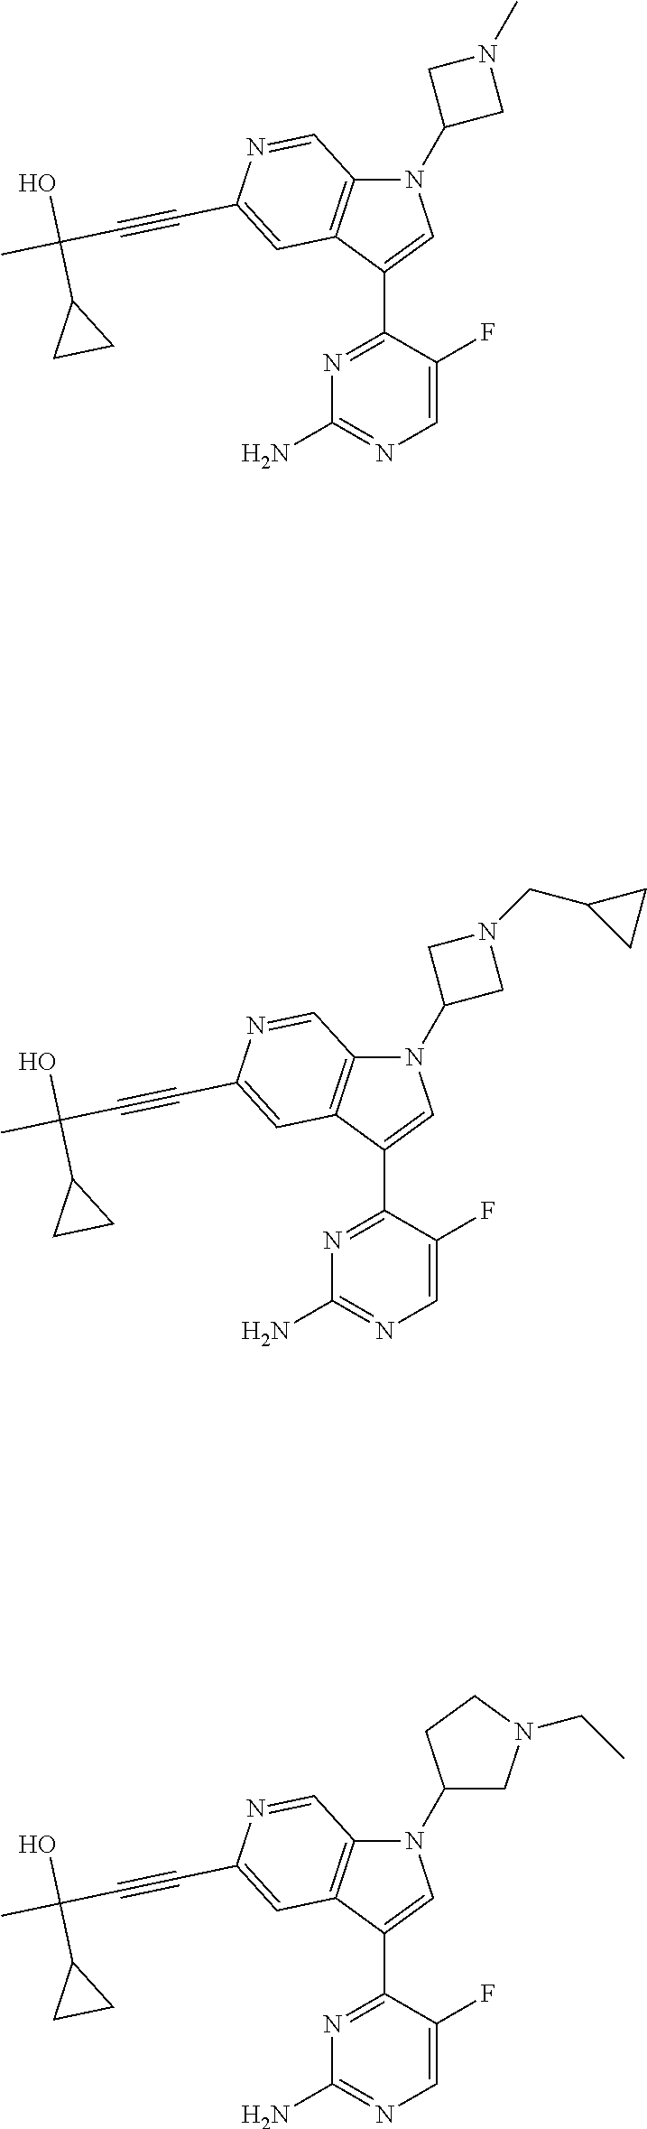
N1(C2CN(C)C2)C2=C(C(C3=NC(N)=NC=C3F)=C1)C=C(C#CC(C)(O)C1CC1)N=C2.N1(C2CN(CC3CC3)C2)C2=C(C(C3=NC(N)=NC=C3F)=C1)C=C(C#CC(C)(O)C1CC1)N=C2.N1(C2CN(CC)CC2)C2=C(C(C3=NC(N)=NC=C3F)=C1)C=C(C#CC(C)(O)C1CC1)N=C2
